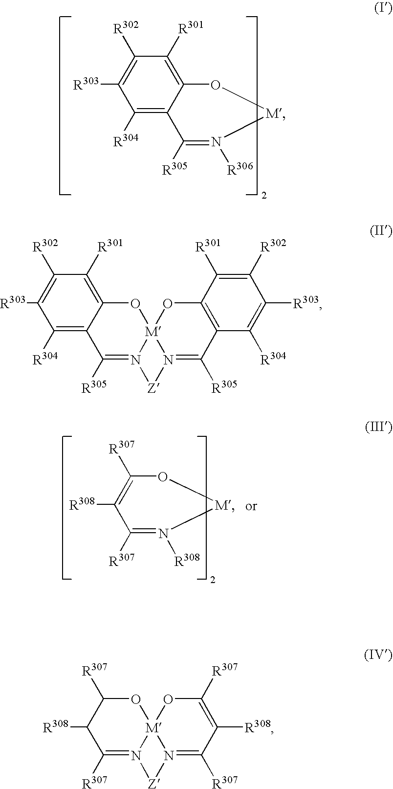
C1([R303])=C([R302])C([R301])=C2C(=C1[R304])C([R305])=N([R306])[M]O2.C1([R308])=C([R307])O[M]N([R308])=C1[R307].C12=C([R304])C([R303])=C([R302])C([R301])=C1O[M]13N(=C2[R305])[Z]N1=C([R305])C1=C(O3)C([R301])=C([R302])C([R303])=C1[R304].C1([R308])C([R307])=N2[M]3(OC1[R307])N(=C([R307])C([R308])=C([R307])O3)[Z]2
